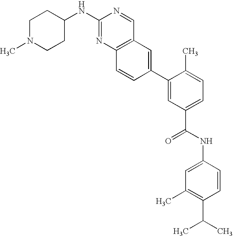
C1(NC2=NC3=C(C=N2)C=C(C2=CC(C(NC4=CC(C)=C(C(C)C)C=C4)=O)=CC=C2C)C=C3)CCN(C)CC1
